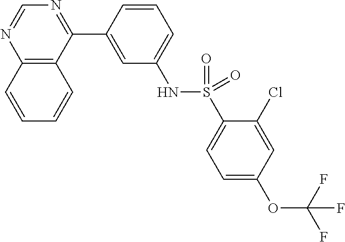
C12=C(C(C3=CC(NS(=O)(=O)C4=CC=C(OC(F)(F)F)C=C4Cl)=CC=C3)=NC=N1)C=CC=C2
